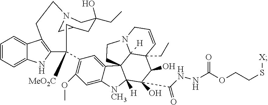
C1(C2([MeO2C])C3=C(C4=CC=CC=C4N3)CCN3CC(CC(O)(CC)C3)C2)=C(OC)C=C2C(=C1)C13C([H])([NCH3]2)C(O)(C(=O)NNC(=O)OCCS[X])C(O)C2(CC)C1([H])N(CC3)CC=C2
